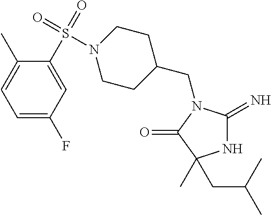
N1C(=N)N(CC2CCN(S(C3=CC(F)=CC=C3C)(=O)=O)CC2)C(=O)C1(CC(C)C)C
